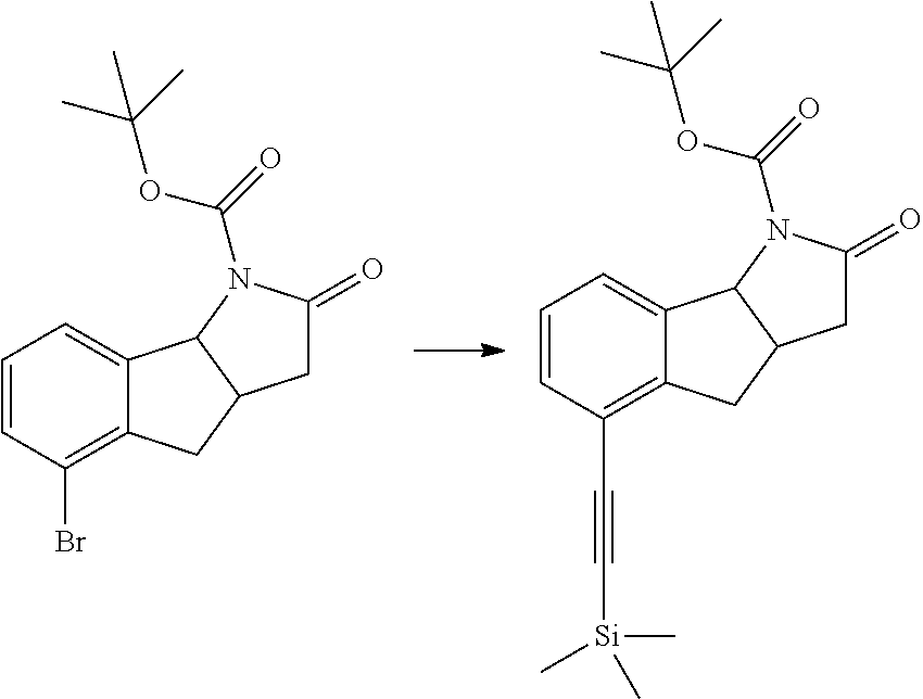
C1=CC(Br)=C2C(=C1)C1C(C2)CC(=O)N1C(=O)OC(C)(C)C.C1=CC(C#C[Si](C)(C)C)=C2C(=C1)C1C(C2)CC(=O)N1C(=O)OC(C)(C)C
